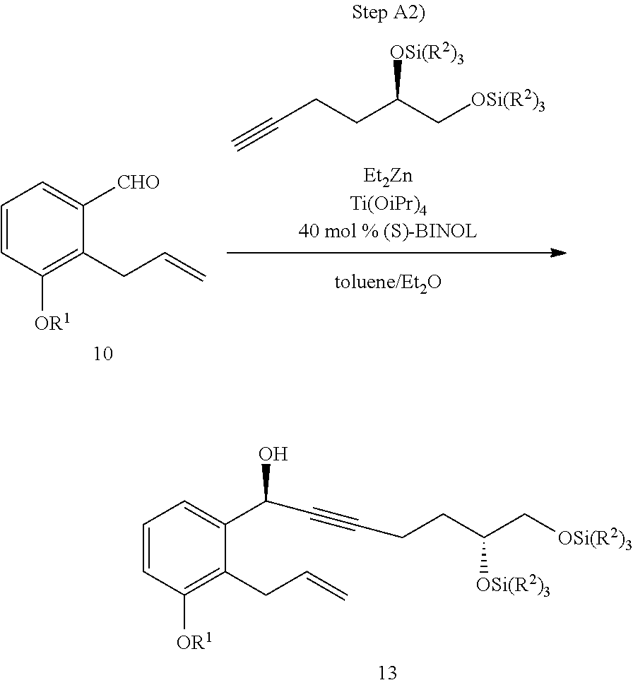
C(CCC(C[OSi(R2)3])[OSi(R2)3])#C.C1=CC([OR1])=C(CC=C)C([CHO])=C1.C1=CC([OR1])=C(CC=C)C(C(C#CCCC(C[OSi(R2)3])[OSi(R2)3])O)=C1
